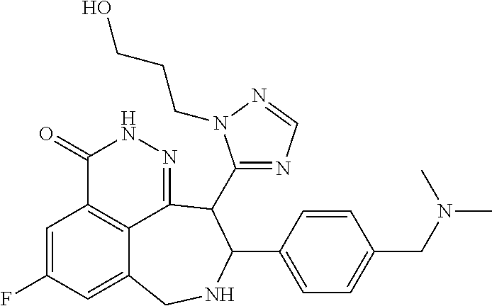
C1=C(F)C=C2C3=C1C(=O)NN=C3C(C1=NC=NN1CCCO)C(C1=CC=C(CN(C)C)C=C1)NC2
